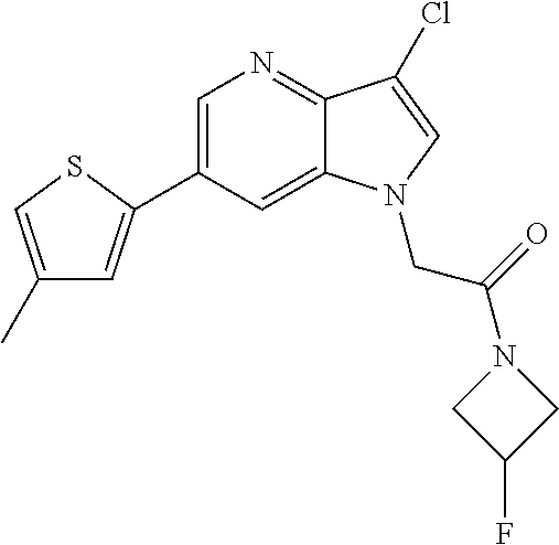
C1=C(C2=CC(C)=CS2)C=C2C(=N1)C(Cl)=CN2CC(N1CC(F)C1)=O
